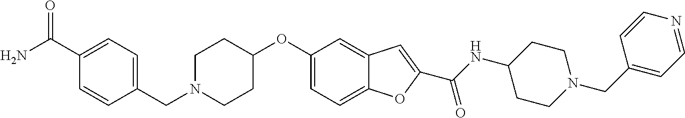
C1=C2C(=CC(OC3CCN(CC4=CC=C(C(N)=O)C=C4)CC3)=C1)C=C(C(=O)NC1CCN(CC3=CC=NC=C3)CC1)O2
